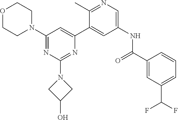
O1CCN(C2=NC(N3CC(O)C3)=NC(C3=CC(NC(C4=CC(C(F)F)=CC=C4)=O)=CN=C3C)=C2)CC1
